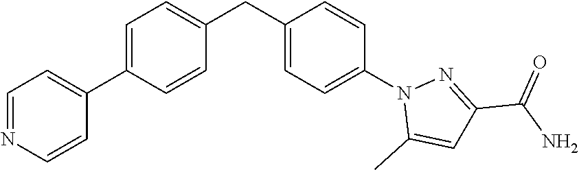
C1=NC=CC(C2=CC=C(CC3=CC=C(N4C(C)=CC(C(N)=O)=N4)C=C3)C=C2)=C1
